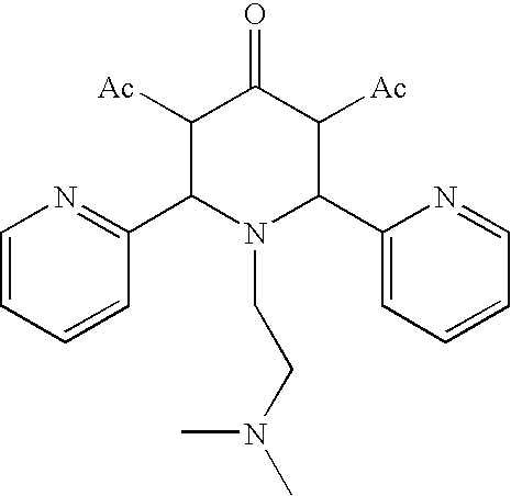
C1([Ac])C(C2=NC=CC=C2)N(CCN(C)C)C(C2=CC=CC=N2)C([Ac])C1=O
